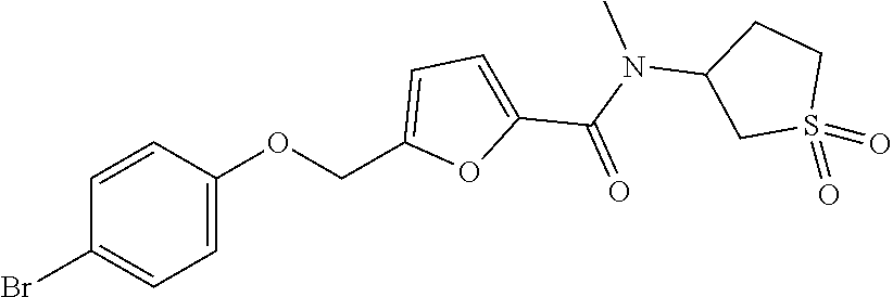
C1=C(OCC2=CC=C(C(N(C3CS(=O)(=O)CC3)C)=O)O2)C=CC(Br)=C1
